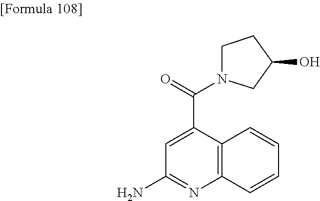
C1(N)=NC2=C(C(C(N3CCC(O)C3)=O)=C1)C=CC=C2
